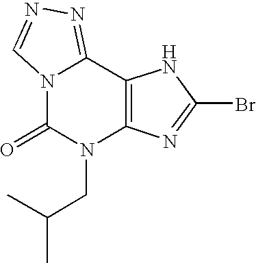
N12C(=O)N(CC(C)C)C3=C(C1=NN=C2)NC(Br)=N3
